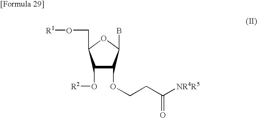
C1(O[R2])C(OCCC([NR4R5])=O)C(B)OC1CO[R1]
